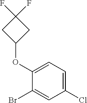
C1(Br)=CC(Cl)=CC=C1OC1CC(F)(F)C1
